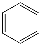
C(=CC=C)C=C
